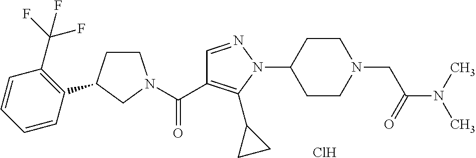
C1CC(C2=C(C(F)(F)F)C=CC=C2)CN1C(C1=C(C2CC2)N(C2CCN(CC(=O)N(C)C)CC2)N=C1)=O.Cl
